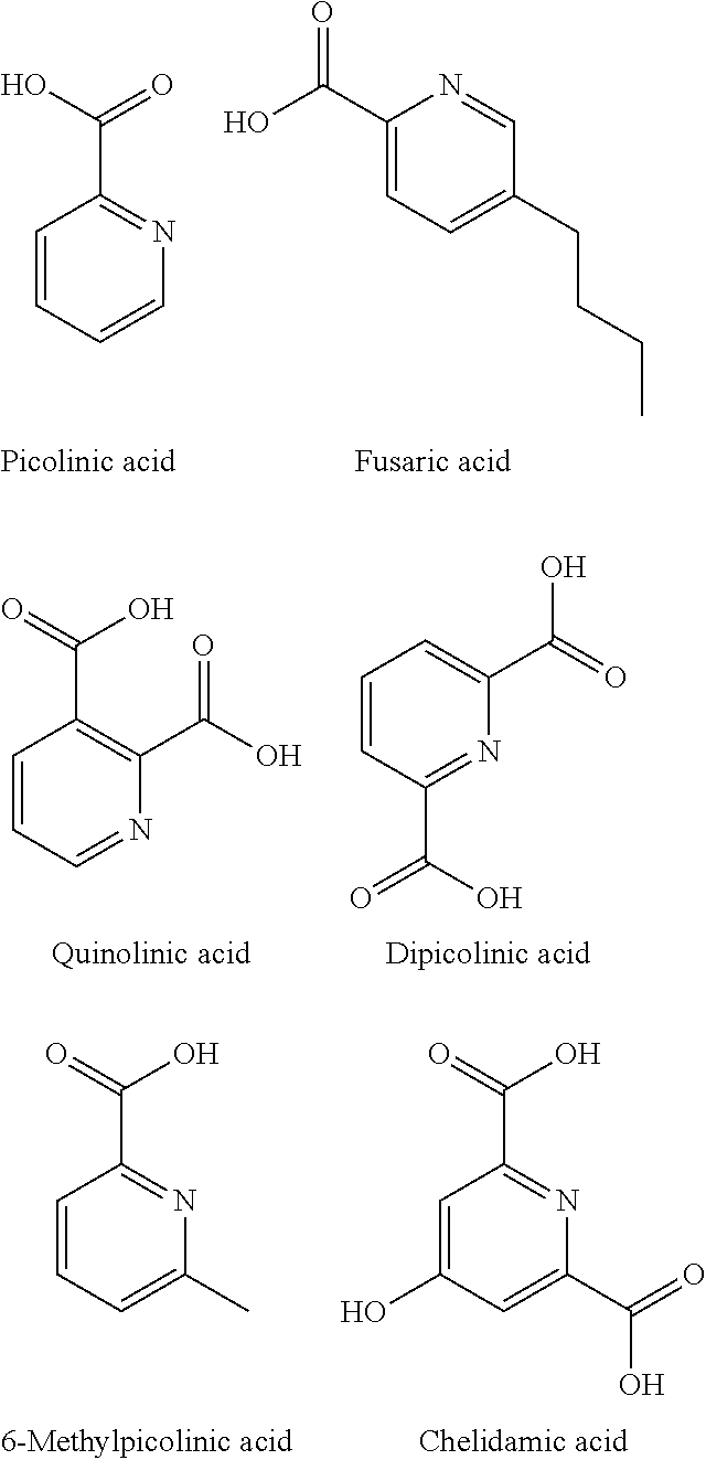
C1=CC=NC(C(O)=O)=C1C(=O)O.C1=CC(C(=O)O)=NC(C(=O)O)=C1.C1=C(O)C=C(C(=O)O)N=C1C(=O)O.C1=CC=C(C)N=C1C(=O)O.C1=CC=CN=C1C(O)=O.C1(C(O)=O)=CC=C(CCCC)C=N1
